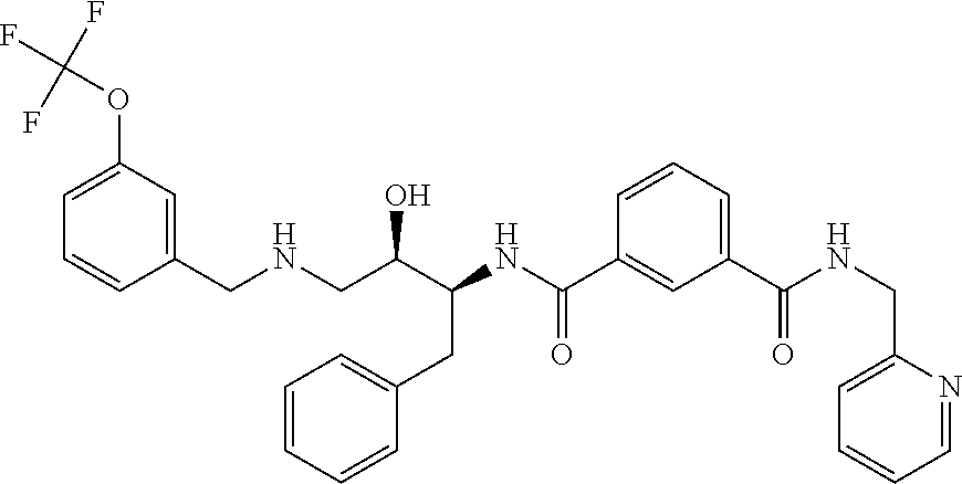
C1=C(OC(F)(F)F)C=C(CNCC(C(NC(C2=CC(C(=O)NCC3=CC=CC=N3)=CC=C2)=O)CC2=CC=CC=C2)O)C=C1
